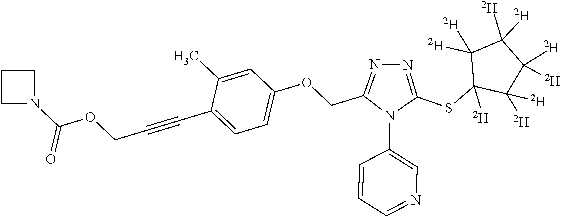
C1=C(C)C(C#CCOC(N2CCC2)=O)=CC=C1OCC1=NN=C(SC2([D])C([D])([D])C([D])([D])C([D])([D])C2([D])[D])N1C1=CN=CC=C1
